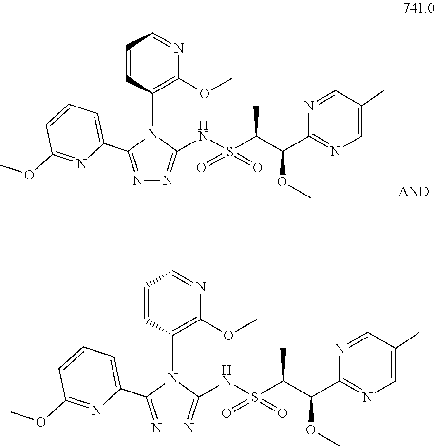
N1=C(C2=CC=CC(OC)=N2)N(C2=C(OC)N=CC=C2)C(NS(C(C(C2=NC=C(C)C=N2)OC)C)(=O)=O)=N1.N1=C(C2=CC=CC(OC)=N2)N(C2=C(OC)N=CC=C2)C(NS(C(C(C2=NC=C(C)C=N2)OC)C)(=O)=O)=N1
